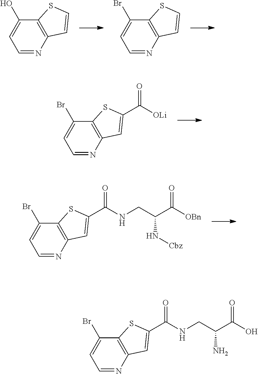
C1=NC2=C(C(O)=C1)SC=C2.C1=NC2=C(C(Br)=C1)SC=C2.C1=NC2=C(C(Br)=C1)SC(C([OLi])=O)=C2.C1=NC2=C(C(Br)=C1)SC(C(NCC(C([OBn])=O)N[Cbz])=O)=C2.C1=NC2=C(C(Br)=C1)SC(C(NCC(C(O)=O)N)=O)=C2
